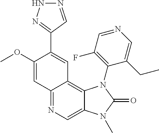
C12=NC=C3C(=C1C=C(C1=NNN=C1)C(OC)=C2)N(C1=C(F)C=NC=C1CC)C(=O)N3C
